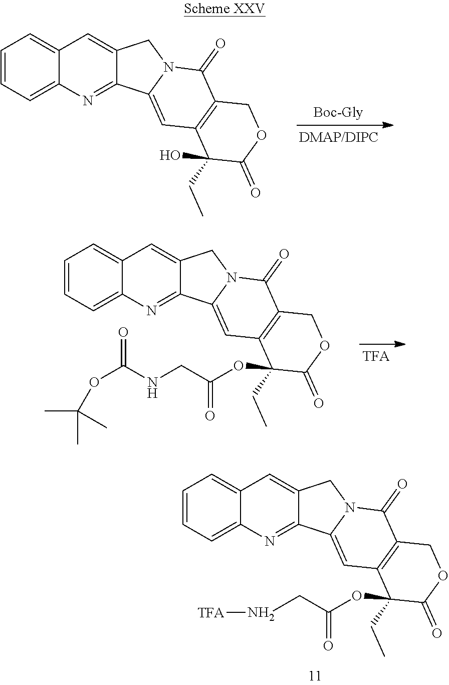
C1=CC=C2C(=C1)C=C1C(=N2)C2=CC3=C(C(=O)N2C1)COC(=O)C3(CC)O.C1=CC=C2C(=C1)C=C1C(=N2)C2=CC3=C(C(=O)N2C1)COC(=O)C3(CC)OC(CNC(OC(C)(C)C)=O)=O.C1=CC=C2C(=C1)C=C1C(=N2)C2=CC3=C(C(=O)N2C1)COC(=O)C3(CC)OC(CN[TFA])=O
